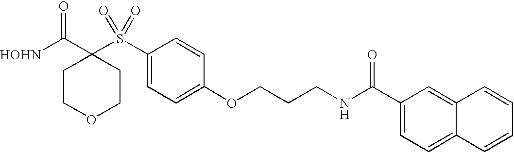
[HOHN]C(C1(S(C2=CC=C(OCCCNC(C3=CC=C4C(=C3)C=CC=C4)=O)C=C2)(=O)=O)CCOCC1)=O
